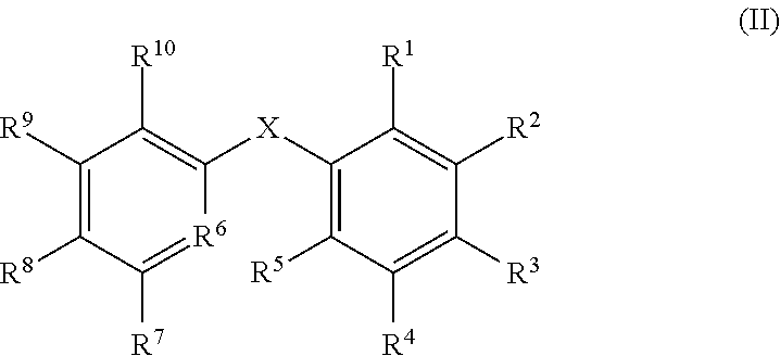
C1([R9])=C([R8])C([R7])=[R6]C([X]C2=C([R5])C([R4])=C([R3])C([R2])=C2[R1])=C1[R10]
